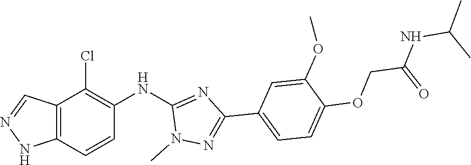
N1(C)N=C(C2=CC=C(OCC(NC(C)C)=O)C(OC)=C2)N=C1NC1=C(Cl)C2=C(NN=C2)C=C1
